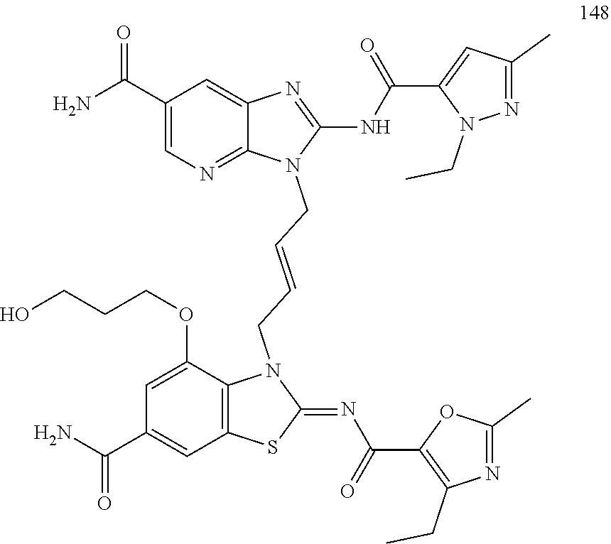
C1(=NC(C2=C(CC)N=C(C)O2)=O)SC2=C(C(OCCCO)=CC(C(=O)N)=C2)N1CC=CCN1C(NC(C2=CC(C)=NN2CC)=O)=NC2=CC(C(N)=O)=CN=C12
